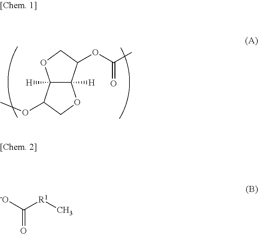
C12([H])C([H])(C(OC)CO1)OCC2OC(C)=O.C(=O)([R1]C)[-O]
